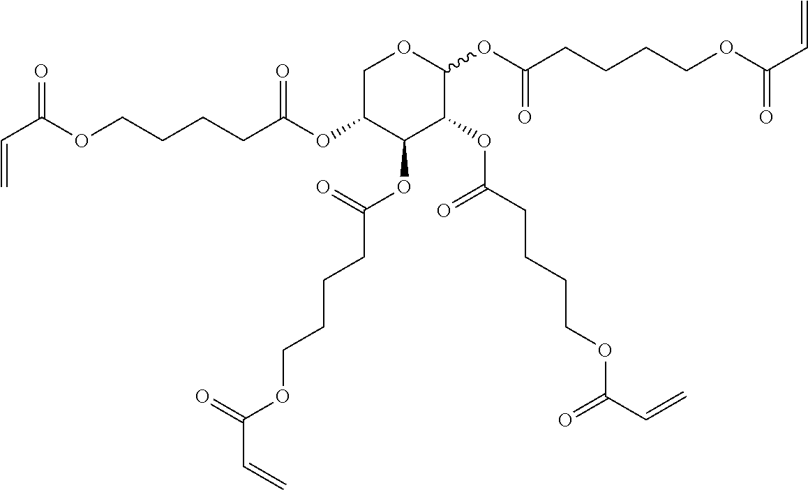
C(C(OCCCCC(OC1C(OC(=O)CCCCOC(=O)C=C)C(OC(=O)CCCCOC(=O)C=C)C(OC(CCCCOC(=O)C=C)=O)OC1)=O)=O)=C
